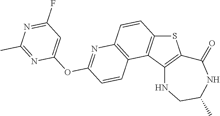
C12=C(C3=C(S1)C(=O)NC(C)CN3)C1=C(C=C2)N=C(OC2=CC(F)=NC(C)=N2)C=C1
